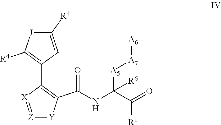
[Z]1=[X]C(C2=C([R4])[J]C([R4])=C2)=C(C(NC([A5][A7][A6])([R6])C([R1])=O)=O)[Y]1
